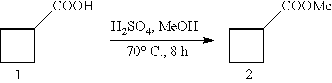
C1CCC1[COOH].C1CCC1[COOMe]
